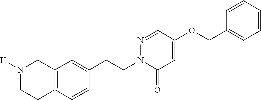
N1([H])CCC2=C(C1)C=C(CCN1C(=O)C=C(OCC3=CC=CC=C3)C=N1)C=C2
